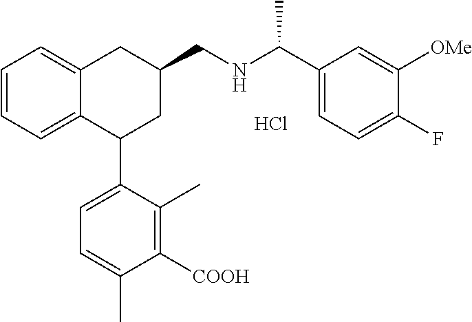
C1=CC=C2C(=C1)CC(CNC(C)C1=CC=C(F)C([OMe])=C1)CC2C1=CC=C(C)C([COOH])=C1C.Cl
